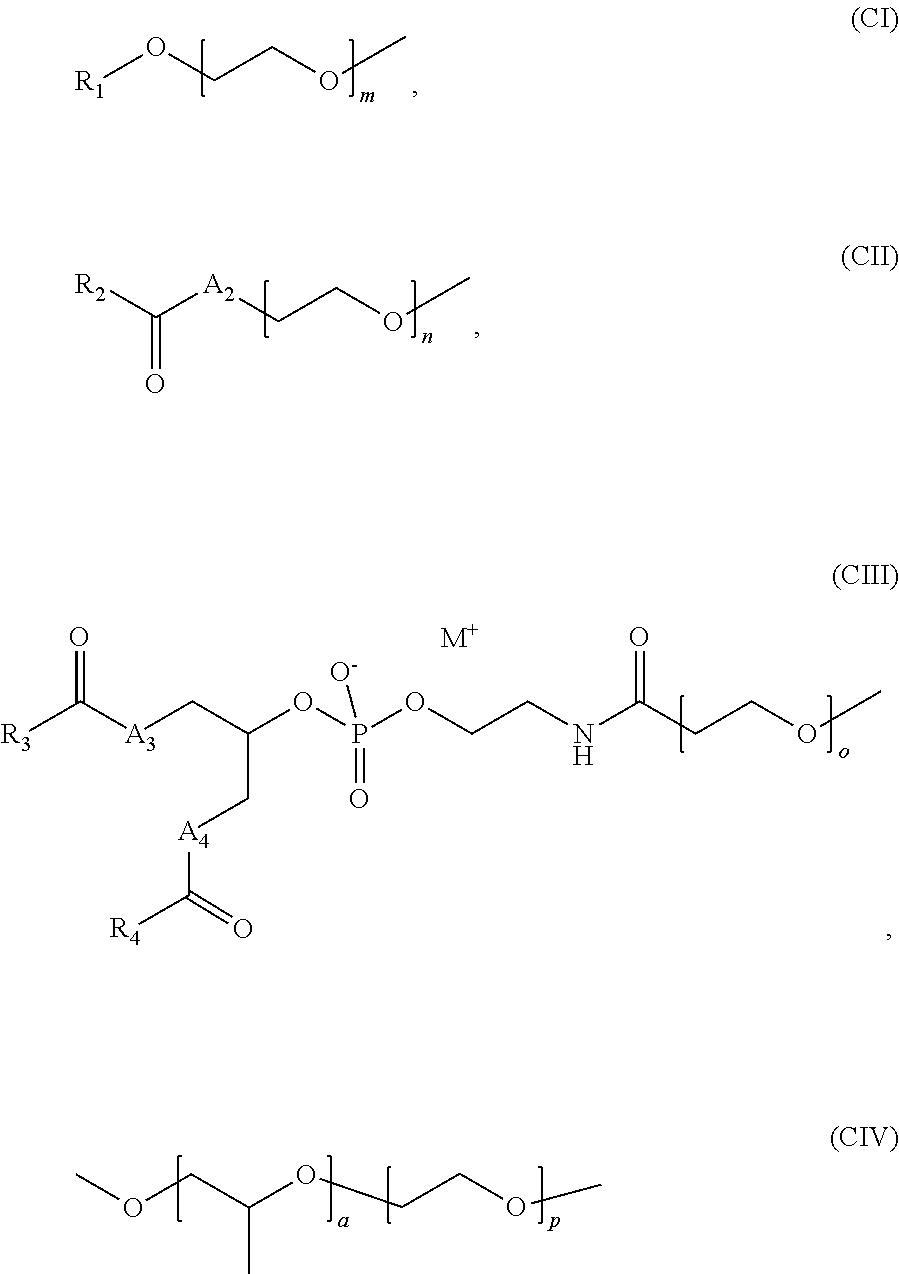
[R1]OCCOC.C([R2])(=O)[A2]CCOC.[M+].[R3]C([A3]CC(OP(OCCNC(CCOC)=O)(=O)[O-])C[A4]C([R4])=O)=O.COCC(C)OCCOC
